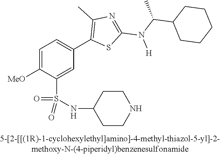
C1=C([OMe])C(S(NC2CCNCC2)(=O)=O)=CC(C2=C(C)N=C(N(C(C3CCCCC3)C)[H])S2)=C1
